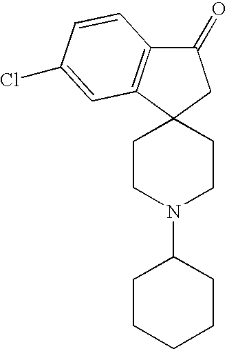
C1(=O)C2=C(C3(C1)CCN(C1CCCCC1)CC3)C=C(Cl)C=C2
